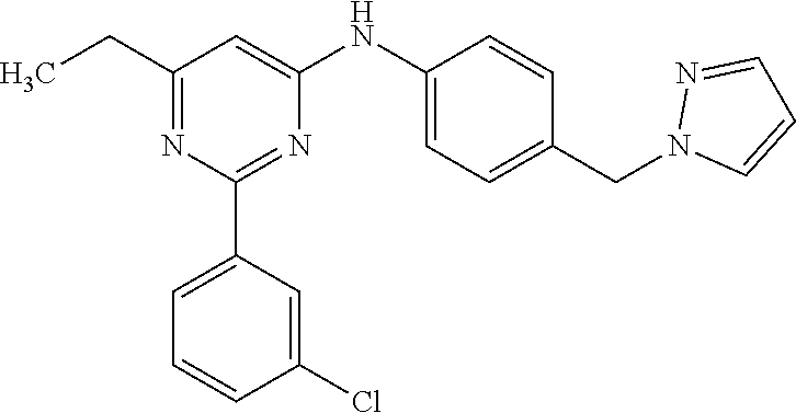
C1(CC)=NC(C2=CC=CC(Cl)=C2)=NC(NC2=CC=C(CN3C=CC=N3)C=C2)=C1
